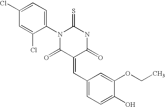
C1(C=C2C(=O)NC(=S)N(C3=CC=C(Cl)C=C3Cl)C2=O)=CC=C(O)C(OCC)=C1
